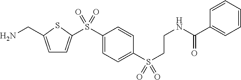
C1=C(CN)SC(S(C2=CC=C(S(CCNC(C3=CC=CC=C3)=O)(=O)=O)C=C2)(=O)=O)=C1
